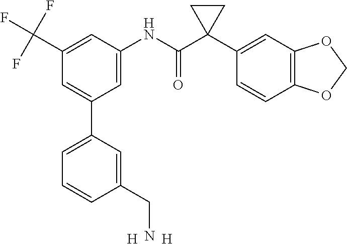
C1=C(NC(C2(C3=CC4=C(C=C3)OCO4)CC2)=O)C=C(C(F)(F)F)C=C1C1=CC=CC(CN)=C1.[H].[H]
